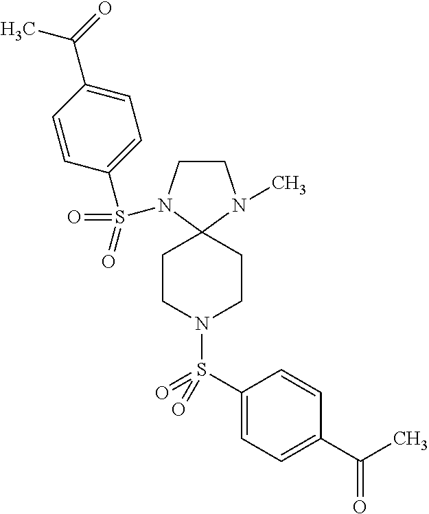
C1CN(S(C2=CC=C(C(=O)C)C=C2)(=O)=O)C2(N1C)CCN(S(C1=CC=C(C(C)=O)C=C1)(=O)=O)CC2
